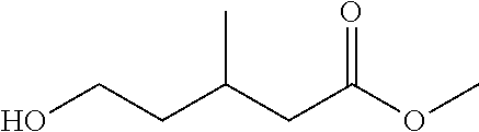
CC(CC(OC)=O)CCO
